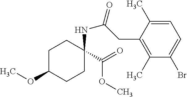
C1(OC)CCC(C(=O)OC)(NC(=O)CC2=C(C)C(Br)=CC=C2C)CC1
